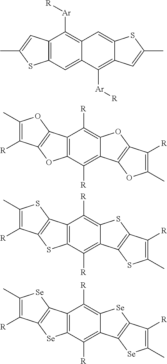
C12=C(C=C3C(=C1[Ar][R])C=C1C(=C3[Ar][R])C=C(C)S1)SC(C)=C2.C12=C(C([R])=C3C(=C1[R])OC1=C3OC(C)=C1[R])OC1=C2OC(C)=C1[R].C12=C(C([R])=C3C(=C1[R])SC1=C3SC(C)=C1[R])SC1=C2SC(C)=C1[R].C12=C(C([R])=C3C(=C1[R])[Se]C1=C3[Se]C(C)=C1[R])[Se]C1=C2[Se]C(C)=C1[R]
